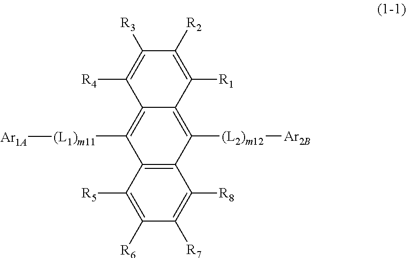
C12=C(C([R5])=C([R6])C([R7])=C1[R8])C([(L1)m11][Ar1A])=C1C(=C2[(L2)m12][Ar2B])C([R1])=C([R2])C([R3])=C1[R4]
